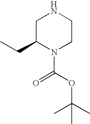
N1CC(CC)N(C(OC(C)(C)C)=O)CC1
